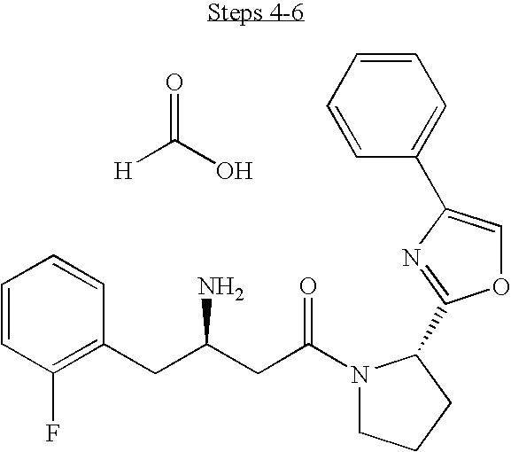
[H]C(O)=O.C1=CC(F)=C(CC(CC(N2CCCC2C2=NC(C3=CC=CC=C3)=CO2)=O)N)C=C1
